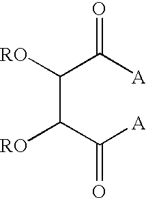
C(C(C([A])=O)[RO])(C([A])=O)[RO]
